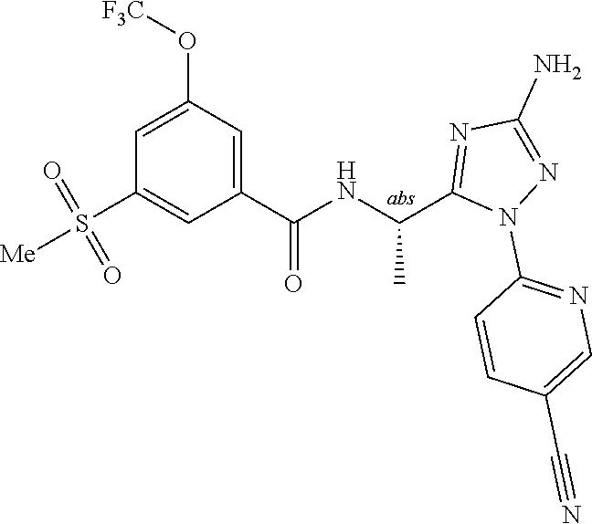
C1=C(O[F3C])C=C(C(=O)NC(C)C2=NC(N)=NN2C2=NC=C(C#N)C=C2)C=C1S(=O)(=O)[Me]
